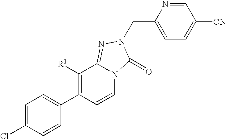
C1=C(Cl)C=CC(C2=C([R1])C3=NN(CC4=CC=C([CN])C=N4)C(=O)N3C=C2)=C1
